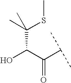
OC(C(C(C)C)=O)C(C)(SC)C
